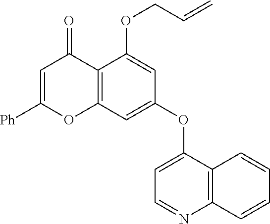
C1=NC2=C(C(OC3=CC4=C(C(OCC=C)=C3)C(=O)C=C([Ph])O4)=C1)C=CC=C2
